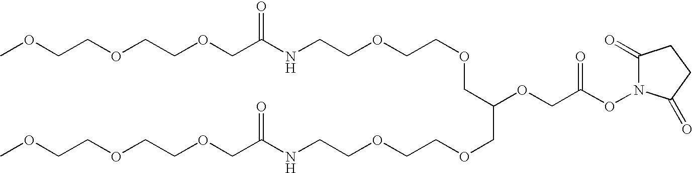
C(COCCNC(COCCOCCOC)=O)OCC(COCCOCCNC(COCCOCCOC)=O)OCC(ON1C(=O)CCC1=O)=O
